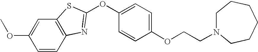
C1(OCCN2CCCCCC2)=CC=C(OC2=NC3=C(C=C(OC)C=C3)S2)C=C1
